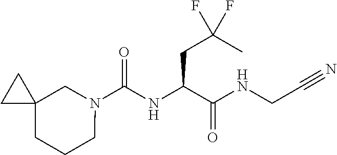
N1(C(NC(C(NCC#N)=O)CC(C)(F)F)=O)CC2(CCC1)CC2
